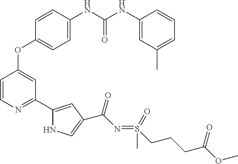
C1=CN=C(C2=CC(C(N=S(CCCC(=O)OC)(C)=O)=O)=CN2)C=C1OC1=CC=C(NC(NC2=CC(C)=CC=C2)=O)C=C1
